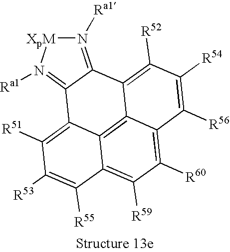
C12=C([R59])C([R60])=C3C4=C1C(=C([R51])C([R53])=C2[R55])C1=N([Ra1])[XpM]N([Ra1])=C1C4=C([R52])C([R54])=C3[R56]
